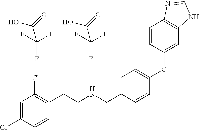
C(F)(F)(F)C(=O)O.N(CC1=CC=C(OC2=CC3=C(C=C2)N=CN3)C=C1)CCC1=C(Cl)C=C(Cl)C=C1.C(F)(F)(F)C(=O)O
